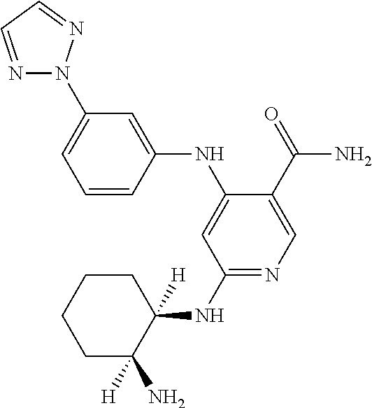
C1=CC(NC2=CC(NC3([H])CCCCC3(N)[H])=NC=C2C(=O)N)=CC(N2N=CC=N2)=C1
